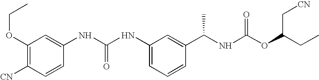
[CN]C1=C(OCC)C=C(NC(NC2=CC=CC(C(NC(OC(CC)C[CN])=O)C)=C2)=O)C=C1
